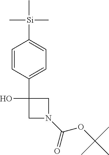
C1=CC(C2(O)CN(C(OC(C)(C)C)=O)C2)=CC=C1[Si](C)(C)C
